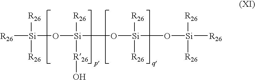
[R26][Si](O[Si](O[Si](O[Si]([R26])([R26])[R26])([R26])[R26])([R26])[R26]O)([R26])[R26]
